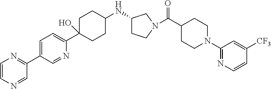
C1=C(C2=NC=CN=C2)C=NC(C2(O)CCC(NC3CCN(C(C4CCN(C5=NC=CC([CF3])=C5)CC4)=O)C3)CC2)=C1
